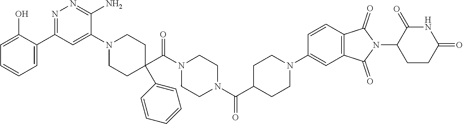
C1=C(O)C(C2=NN=C(N)C(N3CCC(C(N4CCN(C(C5CCN(C6=CC7=C(C=C6)C(=O)N(C6CCC(=O)NC6=O)C7=O)CC5)=O)CC4)=O)(C4=CC=CC=C4)CC3)=C2)=CC=C1
